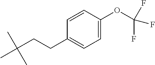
CC(CCC1=CC=C(OC(F)(F)F)C=C1)(C)C
